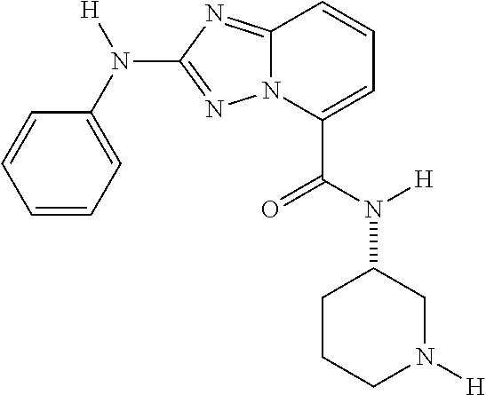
C1=CC=C(N([H])C2=NN3C(=N2)C=CC=C3C(N([H])C2CN([H])CCC2)=O)C=C1
